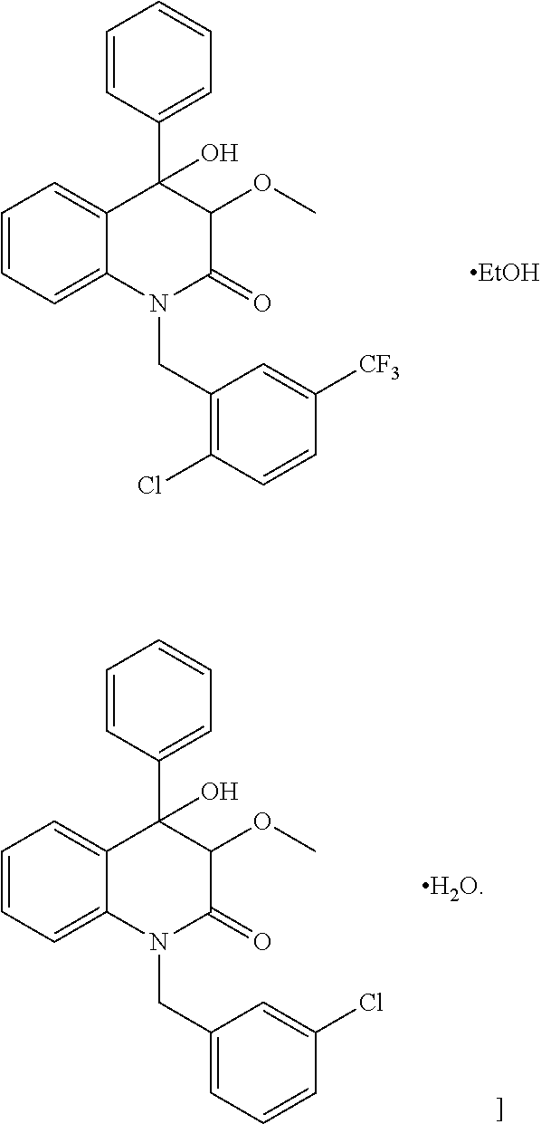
C1=CC=C2C(=C1)C(C1=CC=CC=C1)(O)C(OC)C(=O)N2CC1=C(Cl)C=CC([CF3])=C1.[EtOH].C1=CC=C2C(=C1)C(C1=CC=CC=C1)(O)C(OC)C(=O)N2CC1=CC=CC(Cl)=C1
